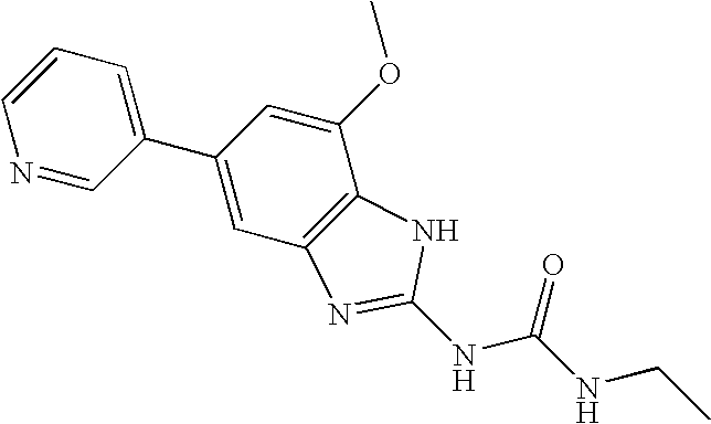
C1=CC=C(C2=CC3=C(C(OC)=C2)NC(NC(NCC)=O)=N3)C=N1
